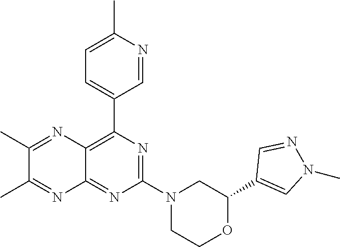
C1(C2=CN(C)N=C2)OCCN(C2=NC(C3=CC=C(C)N=C3)=C3C(=N2)N=C(C)C(C)=N3)C1
